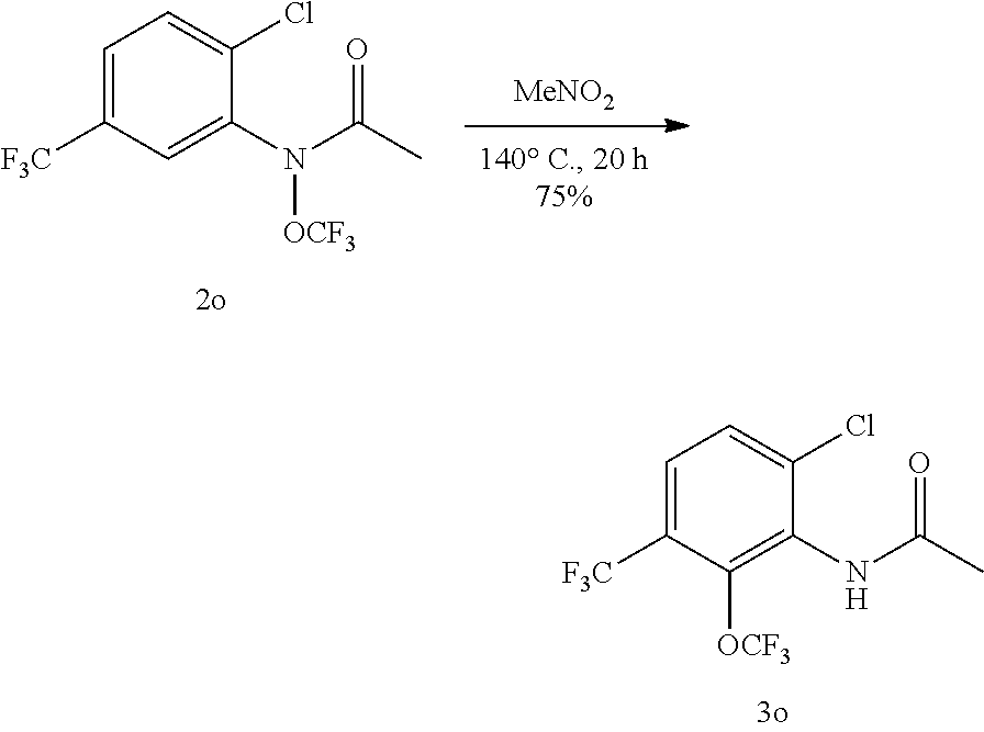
N(C(C)=O)C1=C([OCF3])C([F3C])=CC=C1Cl.[MeNO2].N(C(C)=O)([OCF3])C1=CC([F3C])=CC=C1Cl
